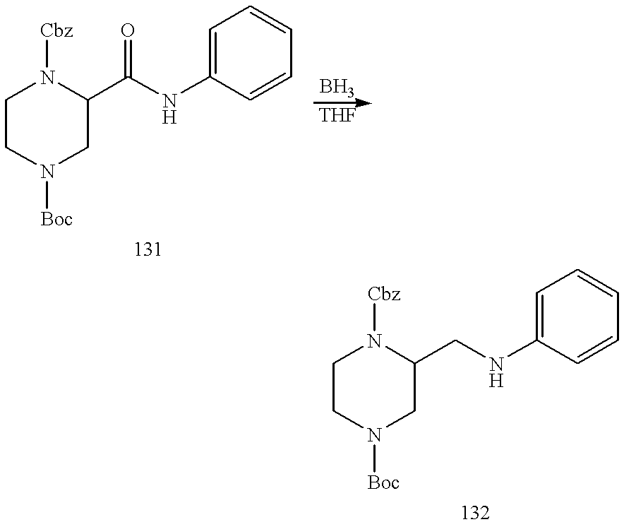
C1CN([Boc])CC(C(NC2=CC=CC=C2)=O)N1[Cbz].C1CN([Boc])CC(CNC2=CC=CC=C2)N1[Cbz]
